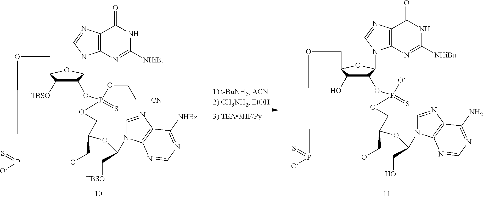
C12C([TBSO])C(OC1N1C3=C(N=C1)C(=O)NC([NHiBu])=N3)COP(=S)([O-])OCC(OC(N1C=NC3=C1N=CN=C3[NHBz])C[TBSO])COP(OCC[CN])(=S)O2.C12C(O)C(OC1N1C3=C(N=C1)C(=O)NC([NHiBu])=N3)COP(=S)([O-])OCC(OC(N1C=NC3=C1N=CN=C3N)CO)COP([O-])(=S)O2
